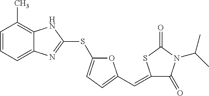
C1=CC=C2C(=C1C)NC(SC1=CC=C(C=C3SC(=O)N(C(C)C)C3=O)O1)=N2
